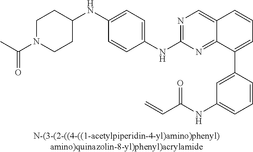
C1(NC2=NC=C3C(=N2)C(C2=CC(NC(C=C)=O)=CC=C2)=CC=C3)=CC=C(NC2CCN(C(C)=O)CC2)C=C1
